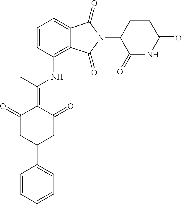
C1(NC(=C2C(=O)CC(C3=CC=CC=C3)CC2=O)C)=C2C(=CC=C1)C(=O)N(C1C(=O)NC(=O)CC1)C2=O
